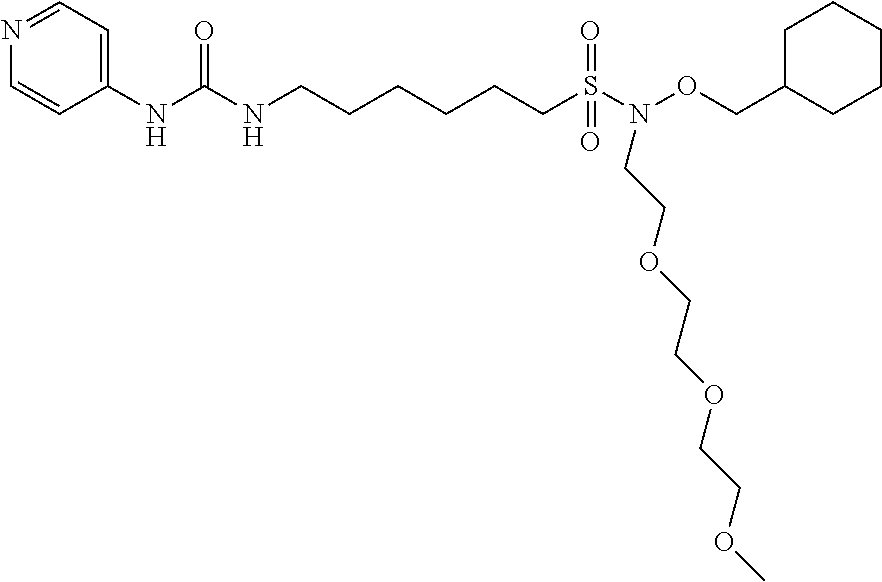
C1(NC(NCCCCCCS(N(OCC2CCCCC2)CCOCCOCCOC)(=O)=O)=O)=CC=NC=C1
